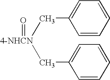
C([4-NHCN](CC1=CC=CC=C1)=O)C1=CC=CC=C1
